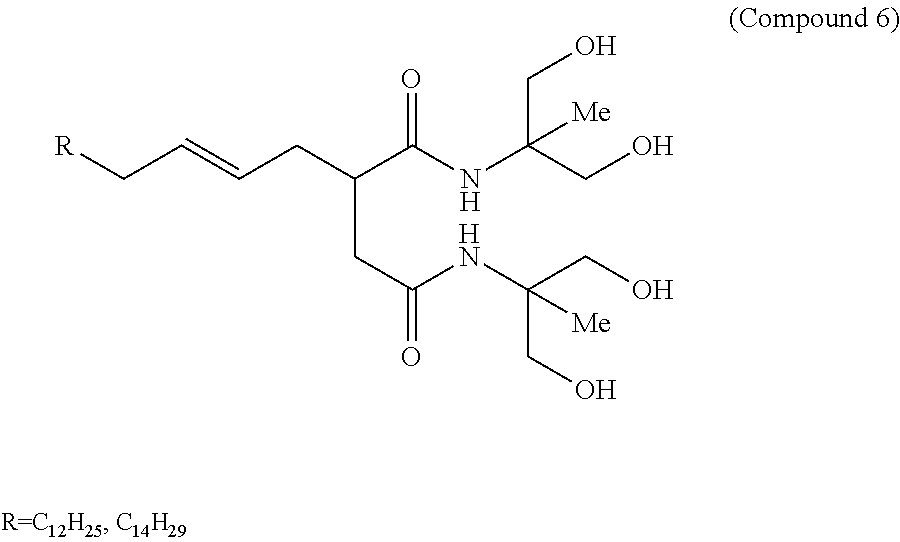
C(CC(NC(CO)(CO)[Me])=O)(C(NC(CO)(CO)[Me])=O)CC=CC[R]
